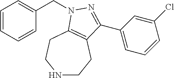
C1=CC=CC(CN2C3=C(CCNCC3)C(C3=CC=CC(Cl)=C3)=N2)=C1
